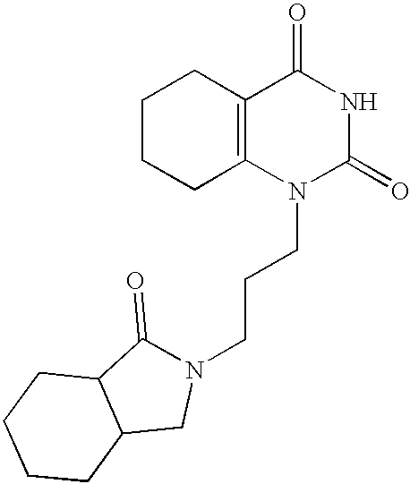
C1CCC2=C(C1)C(=O)NC(=O)N2CCCN1C(=O)C2C(C1)CCCC2
